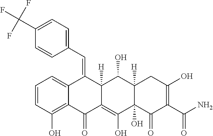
C1=CC(O)=C2C(=C1)C(=CC1=CC=C(C(F)(F)F)C=C1)C1([H])C(=C(O)C3(O)C([H])(C1O)CC(O)=C(C(N)=O)C3=O)C2=O
